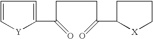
C1=C[Y]C(C(CCCC(C2CCC[X]2)=O)=O)=C1
